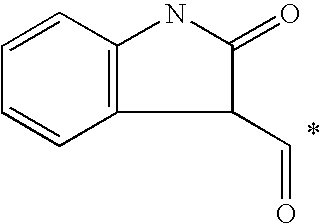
C1=CC2=C(C=C1)C(C=O)C(=O)N2
